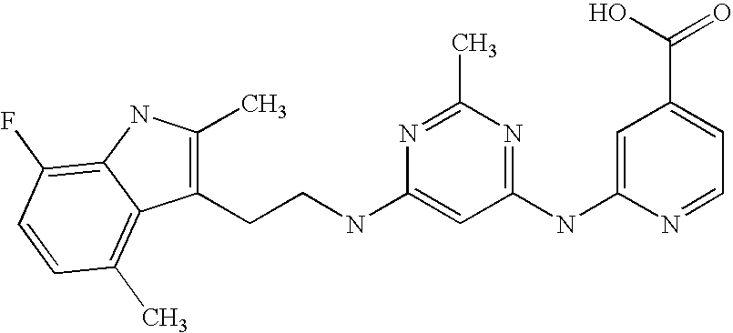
C1(NC2=NC(C)=NC(NCCC3=C(C)NC4=C(F)C=CC(C)=C34)=C2)=CC(C(O)=O)=CC=N1
